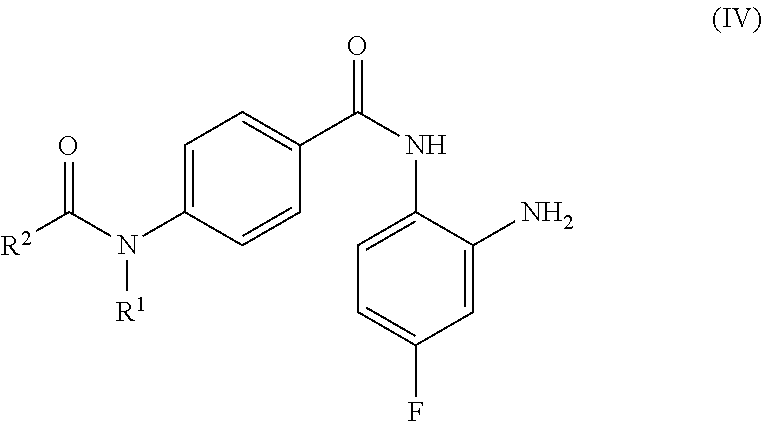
C1=C(N([R1])C(=O)[R2])C=CC(C(NC2=CC=C(F)C=C2N)=O)=C1
